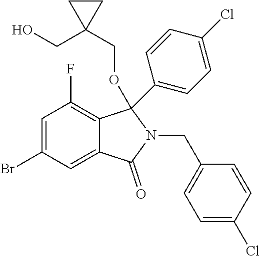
C1=C(Br)C=C2C(=C1F)C(C1=CC=C(Cl)C=C1)(OCC1(CO)CC1)N(CC1=CC=C(Cl)C=C1)C2=O
